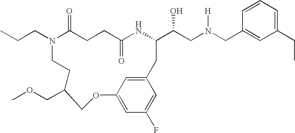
N1(CCC)C(=O)CCC(=O)NC(C(CN(CC2=CC(CC)=CC=C2)[H])O)CC2=CC(=CC(F)=C2)OCC(COC)CC1
